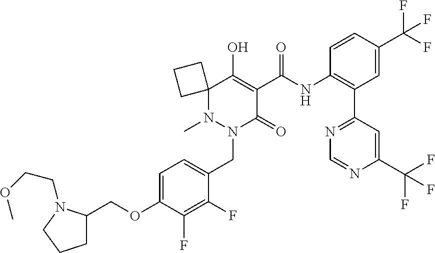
C1=C(OCC2CCCN2CCOC)C(F)=C(F)C(CN2C(=O)C(C(NC3=C(C4=NC=NC(C(F)(F)F)=C4)C=C(C(F)(F)F)C=C3)=O)=C(O)C3(CCC3)N2C)=C1
